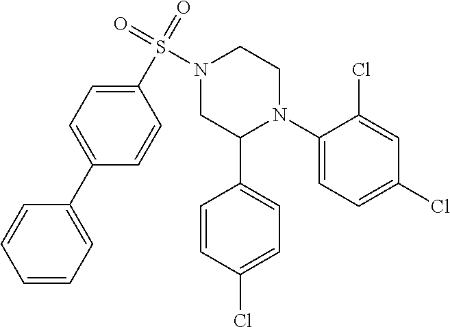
C1(N2CCN(S(=O)(=O)C3=CC=C(C4=CC=CC=C4)C=C3)CC2C2=CC=C(Cl)C=C2)=CC=C(Cl)C=C1Cl
